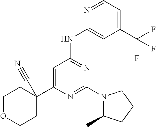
C1=C(C2(C#N)CCOCC2)N=C(N2C(C)CCC2)N=C1NC1=CC(C(F)(F)F)=CC=N1
